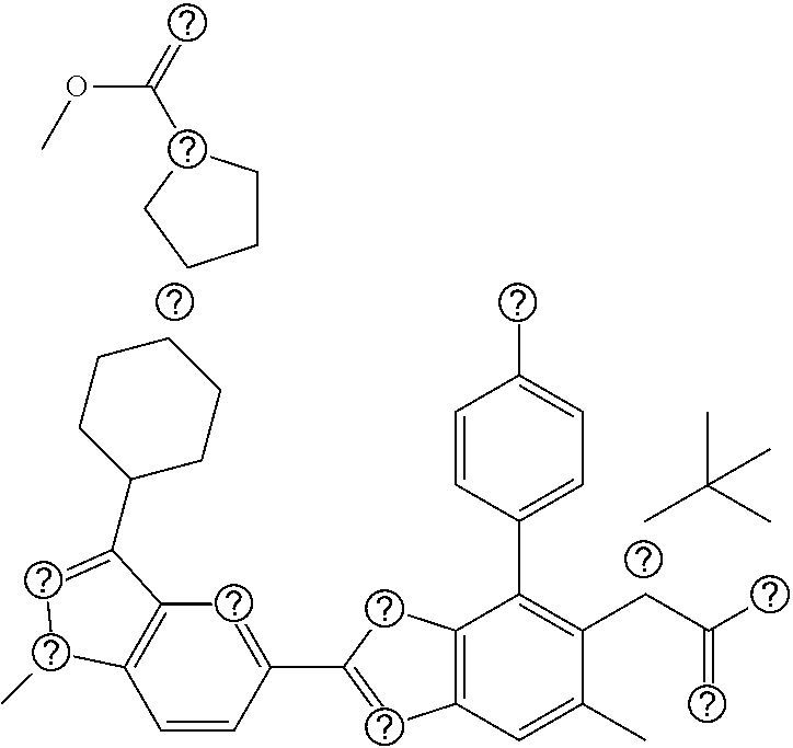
CC(C)(C)C.C1=CC(C2=CC3=C(C2)C(C2=CC=C(C)C=C2)=C(CC(C)=C)C(C)=C3)=CC2=C1C(C)C=C2C1CCCCC1.C1CC(C(=C)OC)CC1
